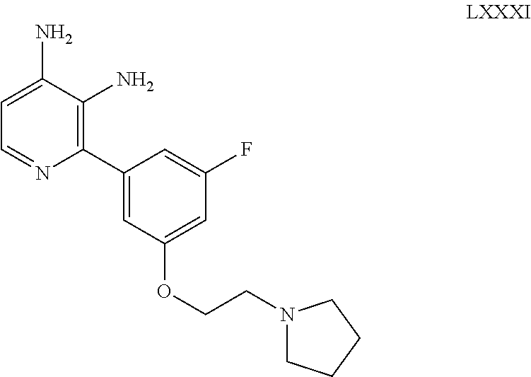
C1(C2=C(N)C(N)=CC=N2)=CC(OCCN2CCCC2)=CC(F)=C1
